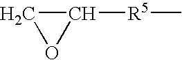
C1C([R5]C)O1
